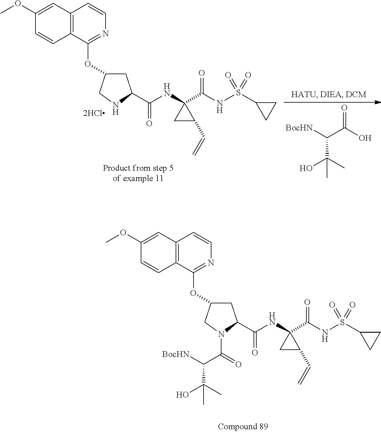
C1C(OC2=NC=CC3=C2C=CC(OC)=C3)CN(C(=O)C(C(C)(O)C)[BocHN])C1C(NC1(C(NS(=O)(C2CC2)=O)=O)CC1C=C)=O.C1C(OC2=NC=CC3=C2C=CC(OC)=C3)CNC1C(NC1(C(NS(=O)(C2CC2)=O)=O)CC1C=C)=O.[BocHN]C(C(O)=O)C(C)(O)C
